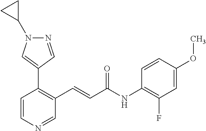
C1=CN=CC(C=CC(NC2=C(F)C=C(OC)C=C2)=O)=C1C1=CN(C2CC2)N=C1
